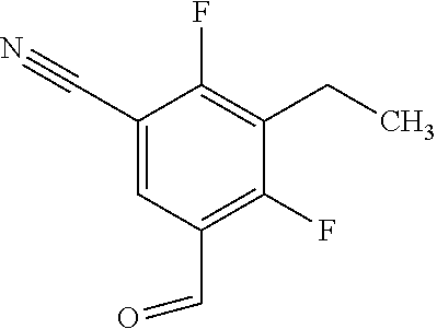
C1(C#N)=CC(C=O)=C(F)C(CC)=C1F
